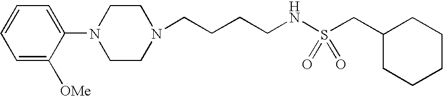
N1(CCCCNS(CC2CCCCC2)(=O)=O)CCN(C2=CC=CC=C2[OMe])CC1
